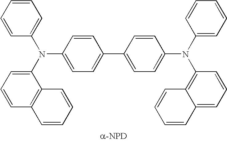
C1(N(C2=CC=CC3=C2C=CC=C3)C2=CC=C(C3=CC=C(N(C4=CC=CC=C4)C4=C5C(=CC=C4)C=CC=C5)C=C3)C=C2)=CC=CC=C1
